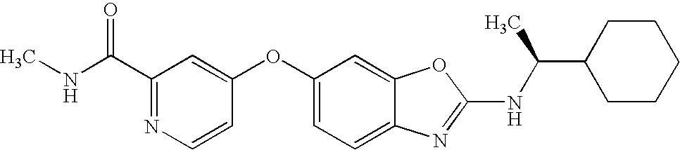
C1(C(NC)=O)=NC=CC(OC2=CC=C3C(=C2)OC(NC(C2CCCCC2)C)=N3)=C1
